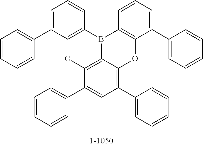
C1=C(C2=CC=CC=C2)C2=C(C=C1)B1C3=C(C(C4=CC=CC=C4)=CC=C3)OC3=C(C4=CC=CC=C4)C=C(C4=CC=CC=C4)C(=C13)O2
